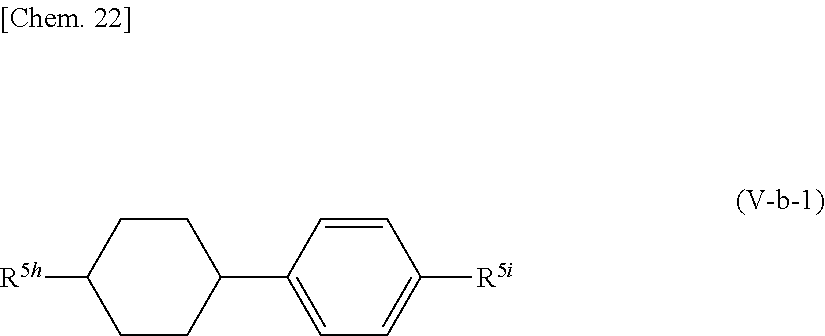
C1CC(C2=CC=C([R5i])C=C2)CCC1[R5h]
